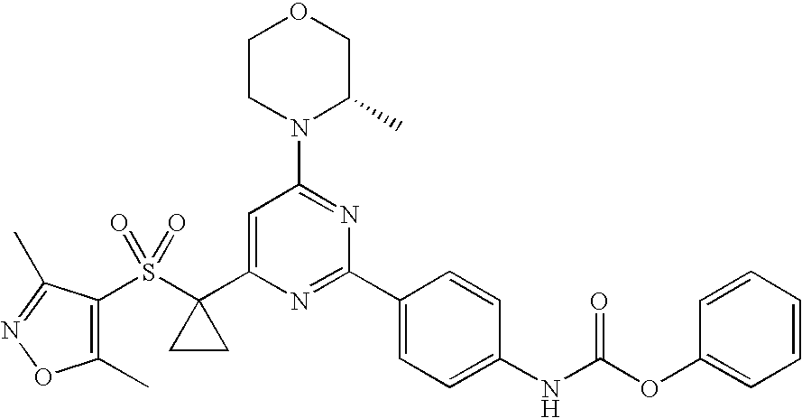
C1(C)=C(S(C2(C3=CC(N4C(C)COCC4)=NC(C4=CC=C(NC(OC5=CC=CC=C5)=O)C=C4)=N3)CC2)(=O)=O)C(C)=NO1
